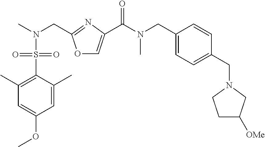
O1C=C(C(N(C)CC2=CC=C(CN3CCC([OMe])C3)C=C2)=O)N=C1CN(C)S(C1=C(C)C=C(OC)C=C1C)(=O)=O
